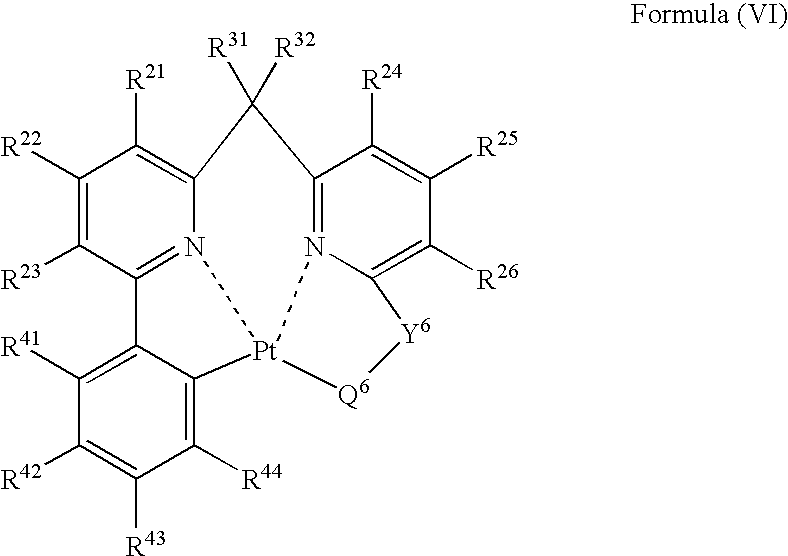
C12=C([R41])C([R42])=C([R43])C([R44])=C1[Pt]13[Q6][Y6]C4=C([R26])C([R25])=C([R24])C(=N41)C([R31])([R32])C1=C([R21])C([R22])=C([R23])C2=N13
